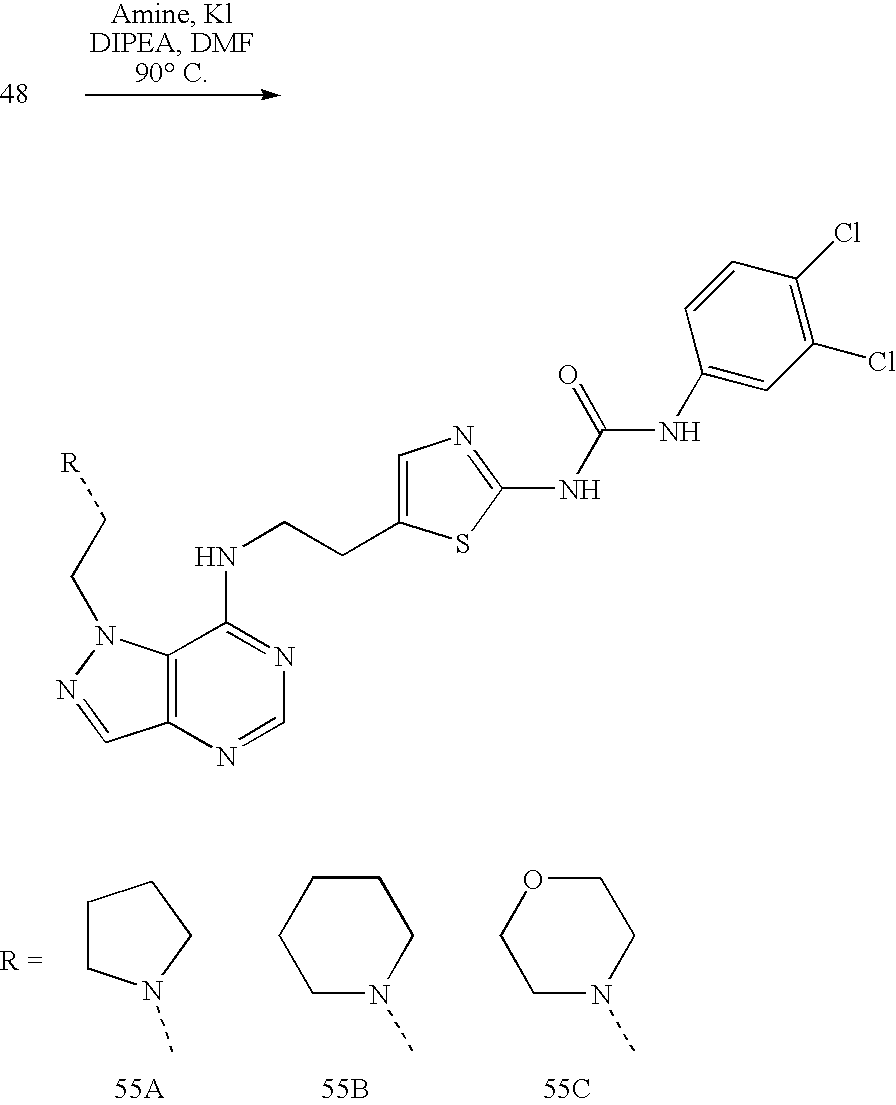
C1CN(C)CC1.C1CN(C)CCC1.[55B].C1CN(C)CCO1.[55C].C12=C(N=CN=C1NCCC1=CN=C(NC(NC3=CC(Cl)=C(Cl)C=C3)=O)S1)C=NN2CC[R]
